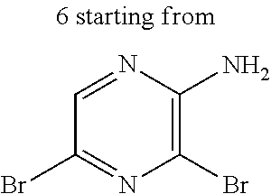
C1(Br)=C(N)N=CC(Br)=N1
